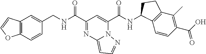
C(NC(C1=NC2=CC=NN2C(C(NC2C3=C(C(C)=C(C(O)=O)C=C3)CC2)=O)=C1)=O)C1=CC2=C(C=C1)OC=C2
